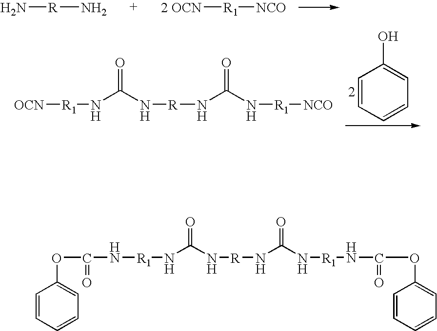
N[R]N.[2 OCN][R1][NCO].C1=CC=CC=C1O.[OCN][R1]NC(N[R]NC(N[R1][NCO])=O)=O.N([R1]NC(N[R]NC(N[R1]NC(OC1=CC=CC=C1)=O)=O)=O)C(OC1=CC=CC=C1)=O
